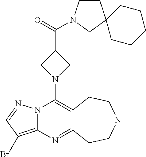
N12C(=C(Br)C=N1)N=C1C(=C2N2CC(C(=O)N3CCC4(C3)CCCCC4)C2)CCNCC1
